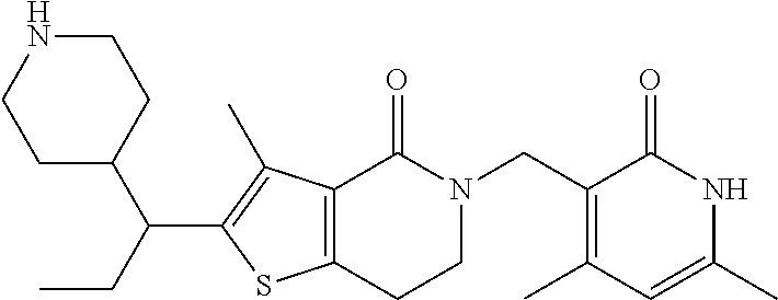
N1CCC(C(CC)C2=C(C)C3=C(S2)CCN(CC2=C(C)C=C(C)NC2=O)C3=O)CC1
